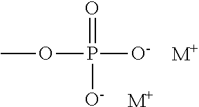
COP([O-])(=O)[O-].[M+].[M+]
